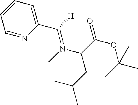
C1=CC=C(C([H])=N(C)C(C(OC(C)(C)C)=O)CC(C)C)N=C1
